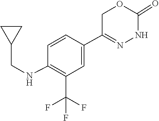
C1(C(F)(F)F)=C(NCC2CC2)C=CC(C2=NNC(=O)OC2)=C1
